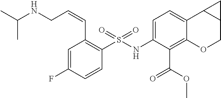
C(C1=C(S(NC2=CC=C3C(=C2C(OC)=O)OCC2C3C2)(=O)=O)C=CC(F)=C1)=CCNC(C)C
